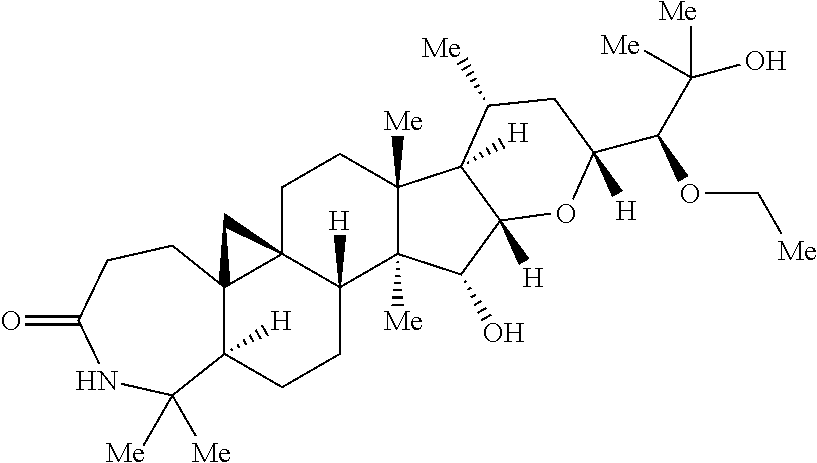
C12([H])C3(C4(C([H])(CC1)C1([Me])C([Me])(CC4)C4([H])C([H])(C1O)OC(C(C([Me])(O)[Me])OC[Me])([H])CC4[Me])C3)CCC(=O)NC2([Me])[Me]
